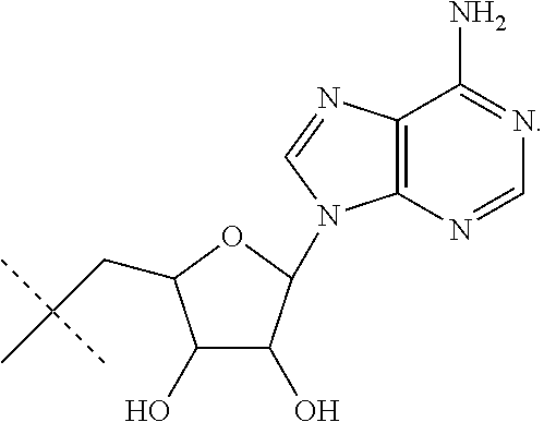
C1(O)C(O)C(N2C3=C(C(N)=NC=N3)N=C2)OC1CC(C)(C)C
